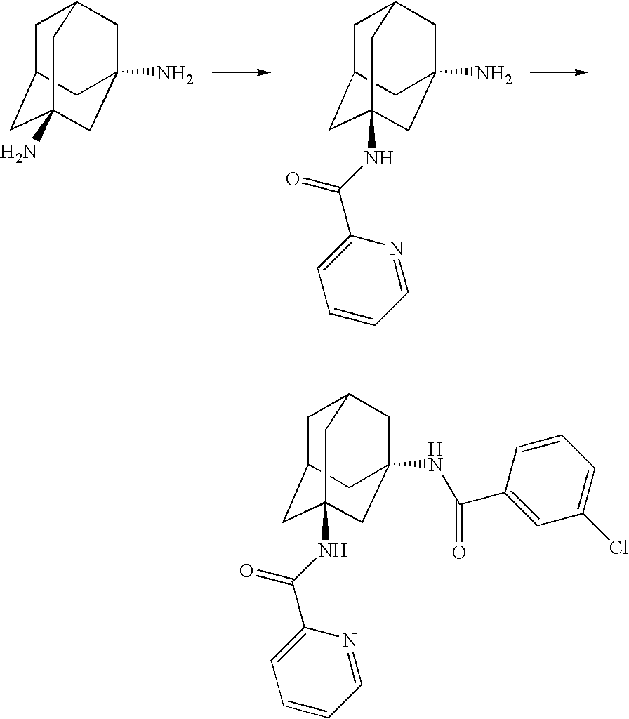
C1C2CC3(N)CC(N)(CC1C3)C2.C1C2CC3(NC(C4=CC=CC=N4)=O)CC(N)(CC1C3)C2.C1C2CC3(NC(C4=CC=CC=N4)=O)CC(NC(=O)C4=CC(Cl)=CC=C4)(CC1C3)C2
